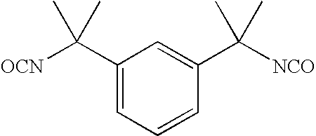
C1(C([OCN])(C)C)=CC=CC(C([NCO])(C)C)=C1
